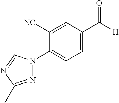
N1=C(C)N=CN1C1=CC=C(C([H])=O)C=C1[NC]
